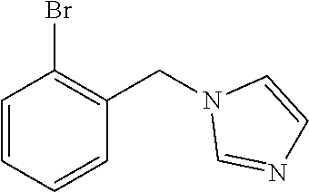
C1=CC=CC(CN2C=NC=C2)=C1Br
